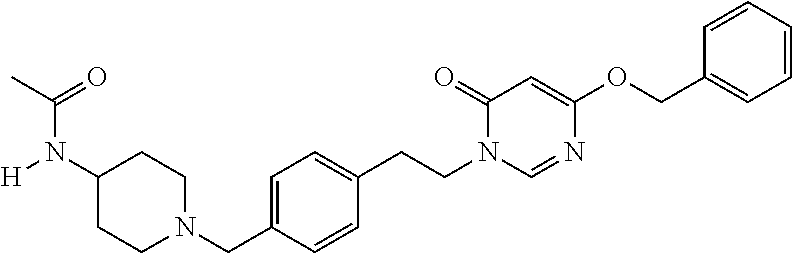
N1(CC2=CC=C(CCN3C=NC(OCC4=CC=CC=C4)=CC3=O)C=C2)CCC(N([H])C(C)=O)CC1
